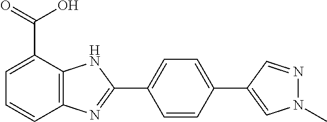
C1=CC(C2=CN(C)N=C2)=CC=C1C1=NC2=C(N1)C(C(=O)O)=CC=C2
